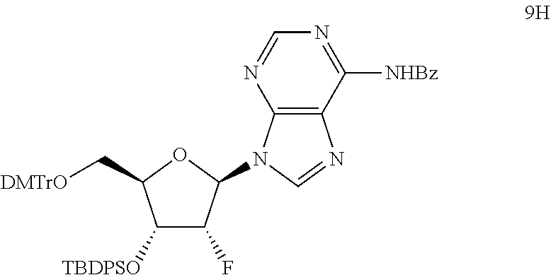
C1([TBDPSO])C(F)C(N2C3=C(N=C2)C([NHBz])=NC=N3)OC1C[DMTrO]
